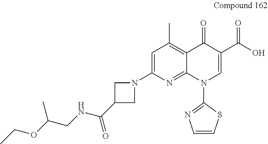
C1=C(N2CC(C(NCC(OCC)C)=O)C2)N=C2C(=C1C)C(=O)C(C(O)=O)=CN2C1=NC=CS1
